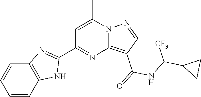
C12=C(C(=O)NC(C3CC3)[CF3])C=NN1C(C)=CC(C1=NC3=C(N1)C=CC=C3)=N2
